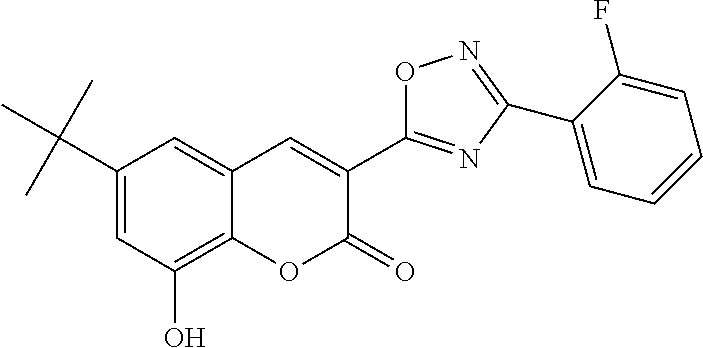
C1(C(C)(C)C)=CC(O)=C2C(=C1)C=C(C1=NC(C3=CC=CC=C3F)=NO1)C(=O)O2
